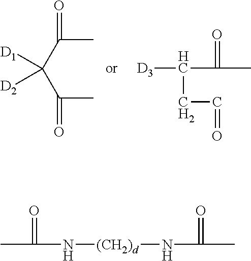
C(C)(C(C(C)=O)([D1])[D2])=O.[D3]C(C(C)=O)CC=O.CC(N[(CH2)d]NC(C)=O)=O
